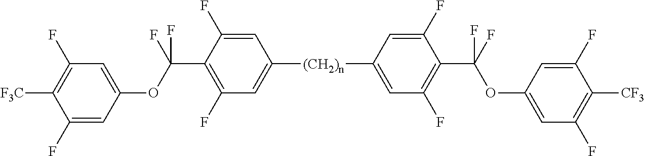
C1=C(F)C(C(OC2=CC(F)=C([F3C])C(F)=C2)(F)F)=C(F)C=C1[(CH2)n]C1=CC(F)=C(C(F)(OC2=CC(F)=C([CF3])C(F)=C2)F)C(F)=C1
